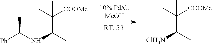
[Ph]C(NC(C)C(C)([COOMe])C)C.[ClH3N]C(C)C(C)([COOMe])C
